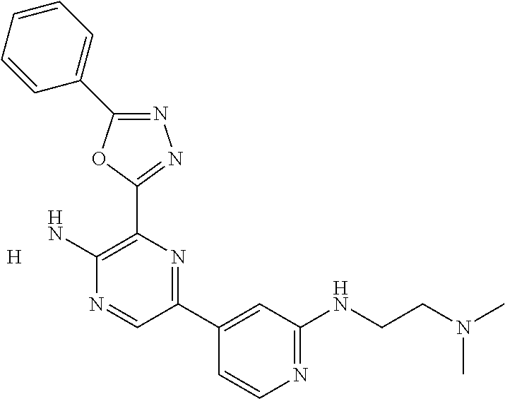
[H].N1=C(C2=CC=CC=C2)OC(C2=C(N)N=CC(C3=CC(NCCN(C)C)=NC=C3)=N2)=N1
